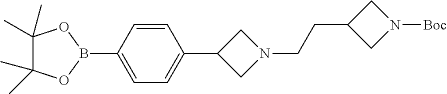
C1(B2OC(C)(C)C(C)(C)O2)=CC=C(C2CN(CCC3CN([Boc])C3)C2)C=C1
